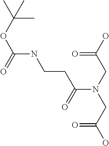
C(=O)(CN(C(=O)CCNC(OC(C)(C)C)=O)CC(=O)O)O
